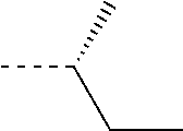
CC(C)CC
